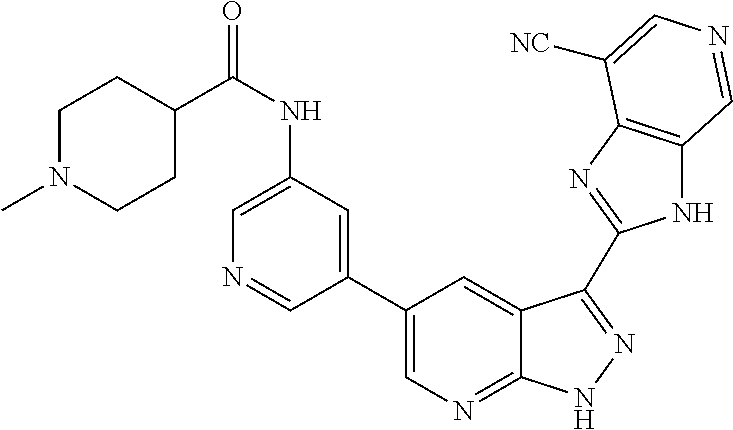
C1(C2=CN=C3C(=C2)C(C2=NC4=C(N2)C=NC=C4[NC])=NN3)=CC(NC(=O)C2CCN(C)CC2)=CN=C1
